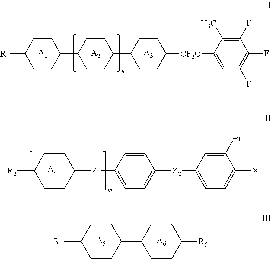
C1([Z1]C2=CC=C([Z2]C3=CC=C([X1])C([L1])=C3)C=C2)CCC([R2])CC1.[A4].[A1].[A2].[A3].C1CC([R1])CCC1C1CCC(C2CCC([CF2O]C3=CC(F)=C(F)C(F)=C3C)CC2)CC1.[A5].[A6].C1CC([R4])CCC1C1CCC([R5])CC1
